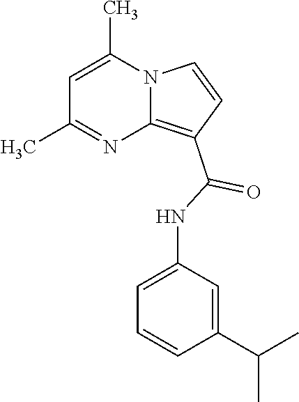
C1=C(C)N2C(=C(C(=O)NC3=CC=CC(C(C)C)=C3)C=C2)N=C1C
